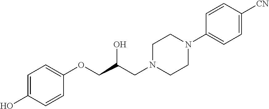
C1=CC(OCC(CN2CCN(C3=CC=C([CN])C=C3)CC2)O)=CC=C1O
